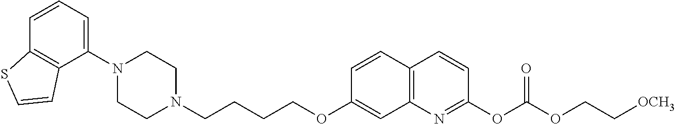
C1=CC2=C(C(N3CCN(CCCCOC4=CC5=C(C=C4)C=CC(OC(OCC[OCH3])=O)=N5)CC3)=C1)C=CS2
